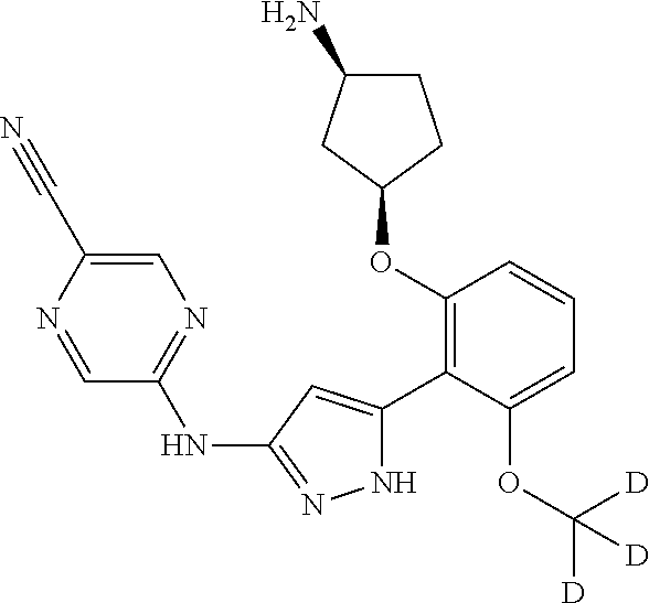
C1(OC2=C(C3=CC(NC4=NC=C(C#N)N=C4)=NN3)C(OC([D])([D])[D])=CC=C2)CCC(N)C1
